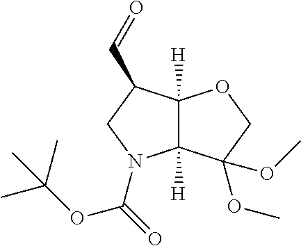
C12([H])C([H])(C(OC)(OC)CO1)N(C(=O)OC(C)(C)C)CC2C=O
